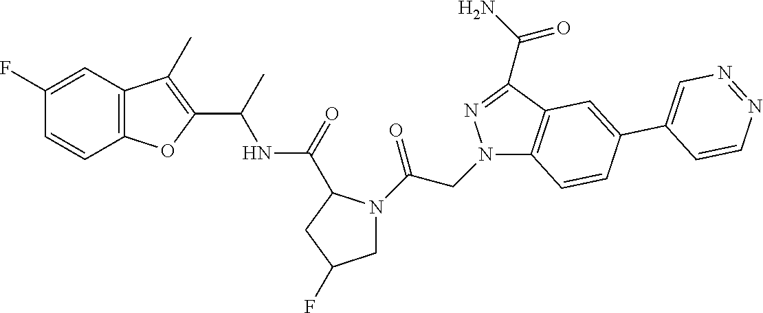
C12=C(C(C(=O)N)=NN1CC(=O)N1CC(F)CC1C(=O)NC(C1=C(C)C3=C(O1)C=CC(F)=C3)C)C=C(C1=CN=NC=C1)C=C2
